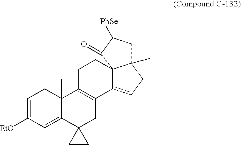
C1=C([EtO])C=C2C(C)(C1)C1=C(CC23CC3)C2=CCC3(C)C2(CC1)C(=O)C([PhSe])C3
